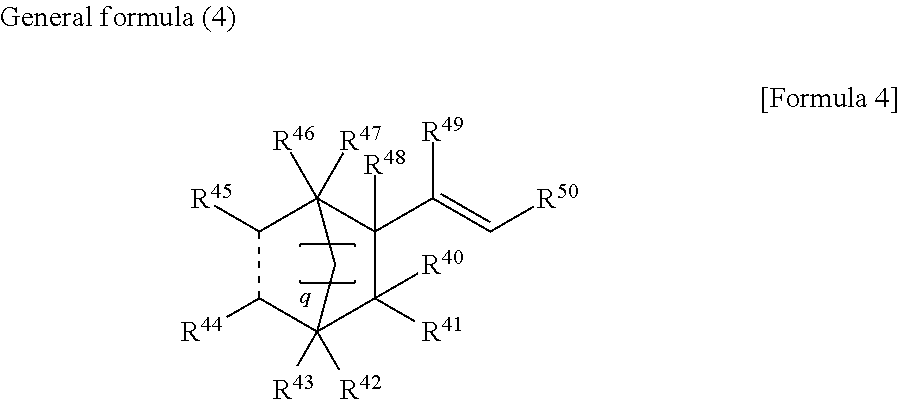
C1([R44])C2([R43])([R42])C([R40])([R41])C([R48])(C(=C[R50])[R49])C([R46])([R47])(C1[R45])C2
